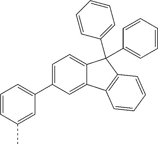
C1=C(C2=CC=CC(C)=C2)C=C2C(=C1)C(C1=CC=CC=C1)(C1=CC=CC=C1)C1=C2C=CC=C1
